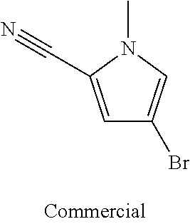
C1=C(C#N)N(C)C=C1Br
